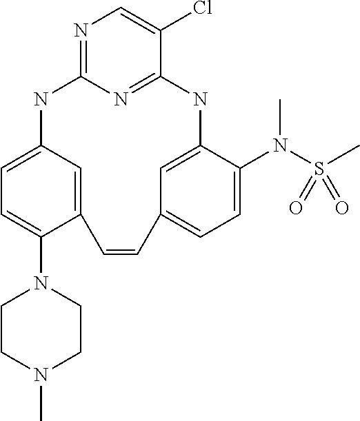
N1=C2N=C(C(Cl)=C1)NC1=CC(=CC=C1N(S(C)(=O)=O)C)C=CC1=CC(=CC=C1N1CCN(C)CC1)N2
